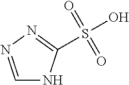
C1=NN=C(S(O)(=O)=O)N1
